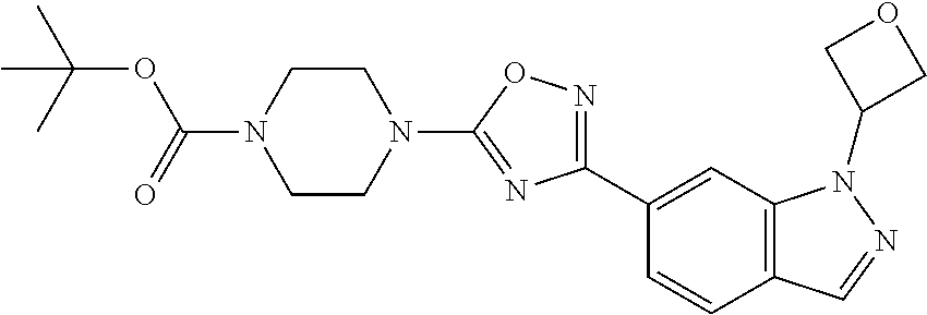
C(OC(N1CCN(C2=NC(C3=CC4=C(C=C3)C=NN4C3COC3)=NO2)CC1)=O)(C)(C)C
